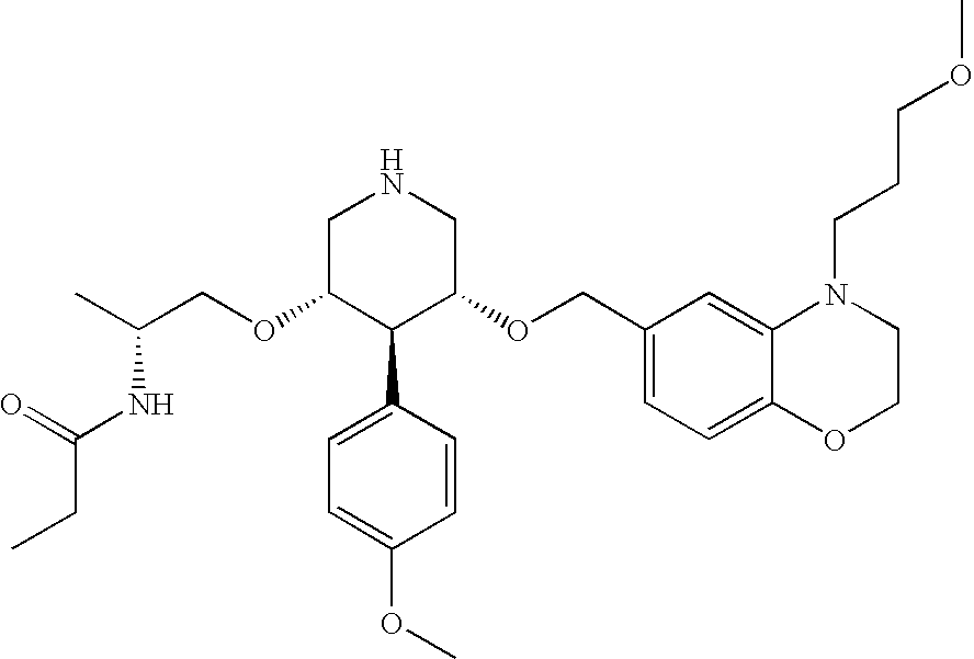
O(C1C(C2=CC=C(OC)C=C2)C(OCC2=CC=C3C(=C2)N(CCCOC)CCO3)CNC1)CC(C)NC(CC)=O
